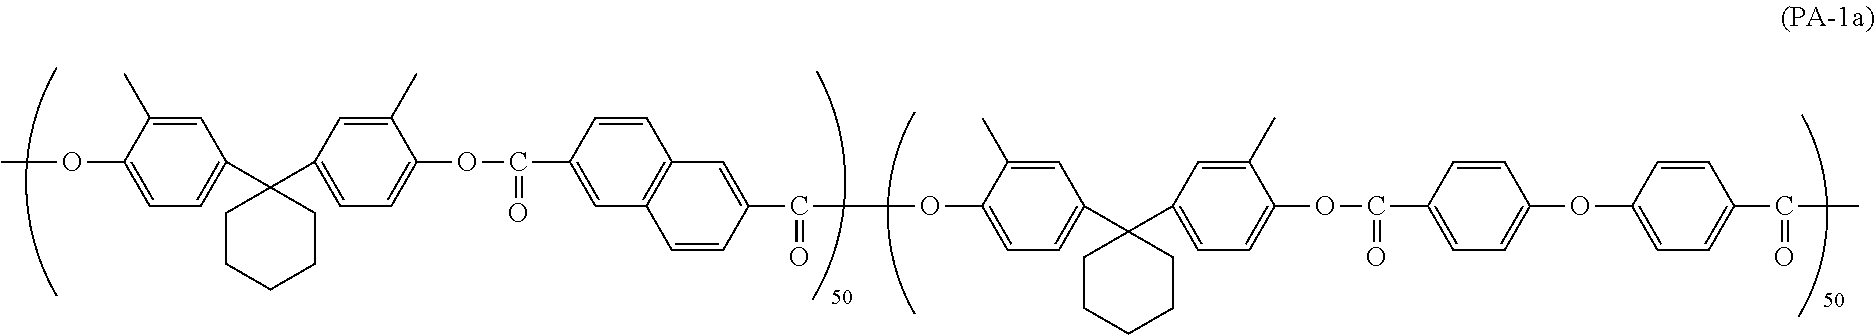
C1(OC(C2=CC3=C(C=C(C(OC4=CC=C(C5(C6=CC=C(OC)C(C)=C6)CCCCC5)C=C4C)=O)C=C3)C=C2)=O)=CC=C(C2(C3=CC=C(OC(=O)C4=CC=C(OC5=CC=C(C(C)=O)C=C5)C=C4)C(C)=C3)CCCCC2)C=C1C
